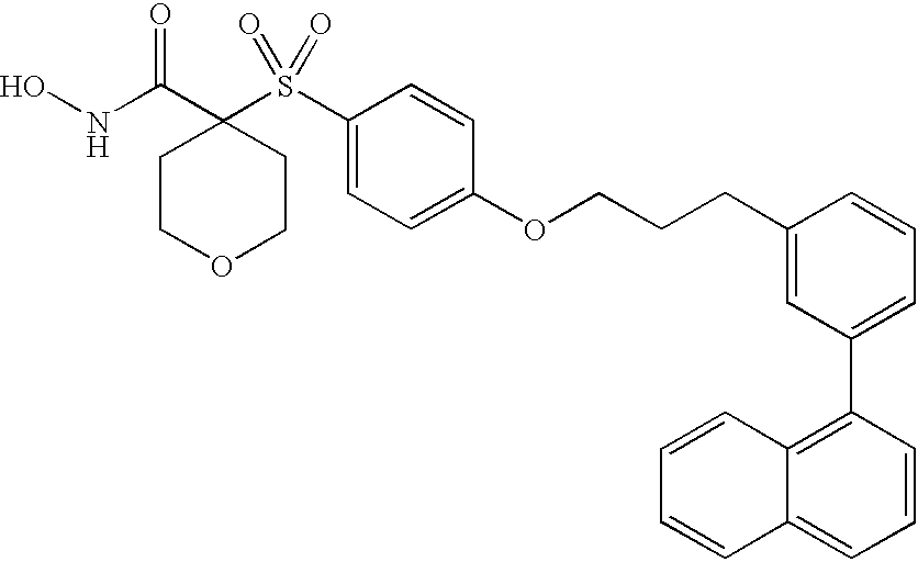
N(C(C1(S(C2=CC=C(OCCCC3=CC(C4=C5C(=CC=C4)C=CC=C5)=CC=C3)C=C2)(=O)=O)CCOCC1)=O)O
